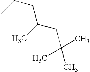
C(C)(CC(C)(C)C)CCC
